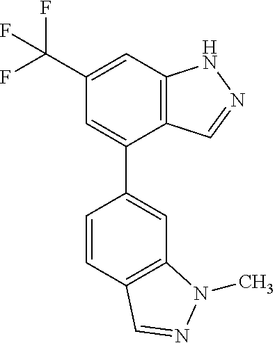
C1(C(F)(F)F)=CC2=C(C(C3=CC4=C(C=C3)C=NN4C)=C1)C=NN2
